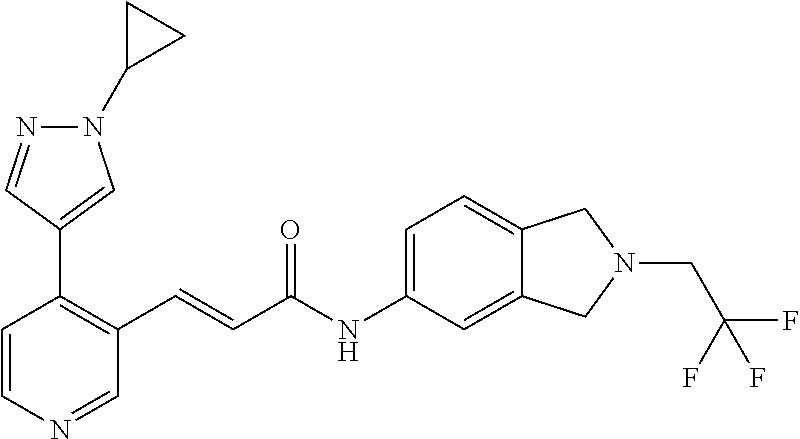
C1=CN=CC(C=CC(NC2=CC=C3C(=C2)CN(CC(F)(F)F)C3)=O)=C1C1=CN(C2CC2)N=C1
